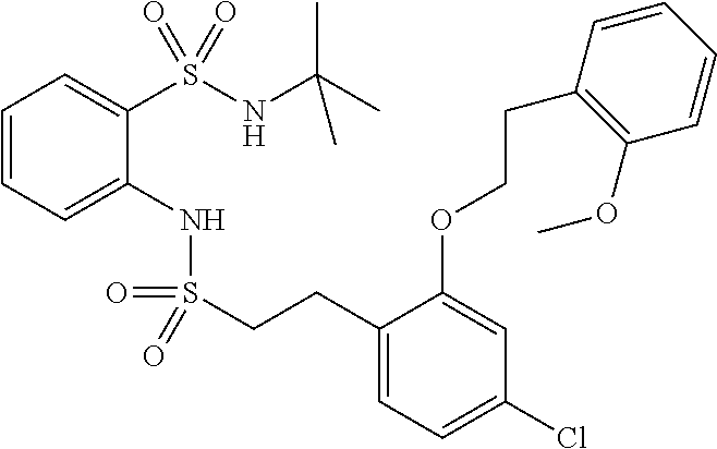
C1=CC=C(NS(CCC2=CC=C(Cl)C=C2OCCC2=C(OC)C=CC=C2)(=O)=O)C(S(NC(C)(C)C)(=O)=O)=C1
